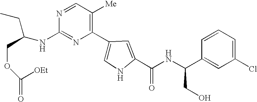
N1=C(NC(CC)COC([OEt])=O)N=CC([Me])=C1C1=CNC(C(NC(C2=CC(Cl)=CC=C2)CO)=O)=C1
